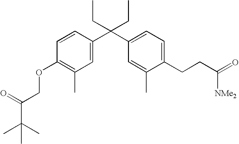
C1=C(C(C2=CC=C(CCC(=O)[NMe2])C(C)=C2)(CC)CC)C=CC(OCC(C(C)(C)C)=O)=C1C
